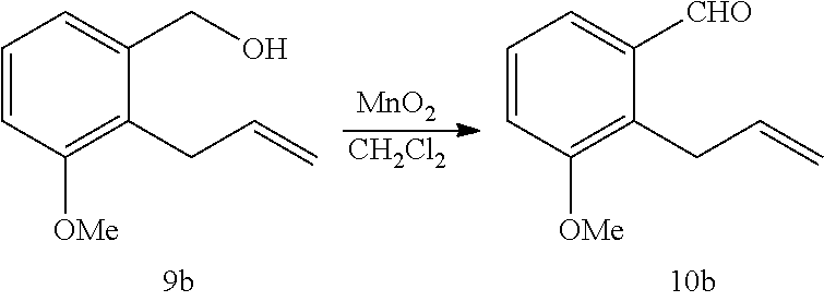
C1=CC([OMe])=C(CC=C)C(CO)=C1.[MnO2].[CH2Cl2].C1=CC([OMe])=C(CC=C)C([CHO])=C1
